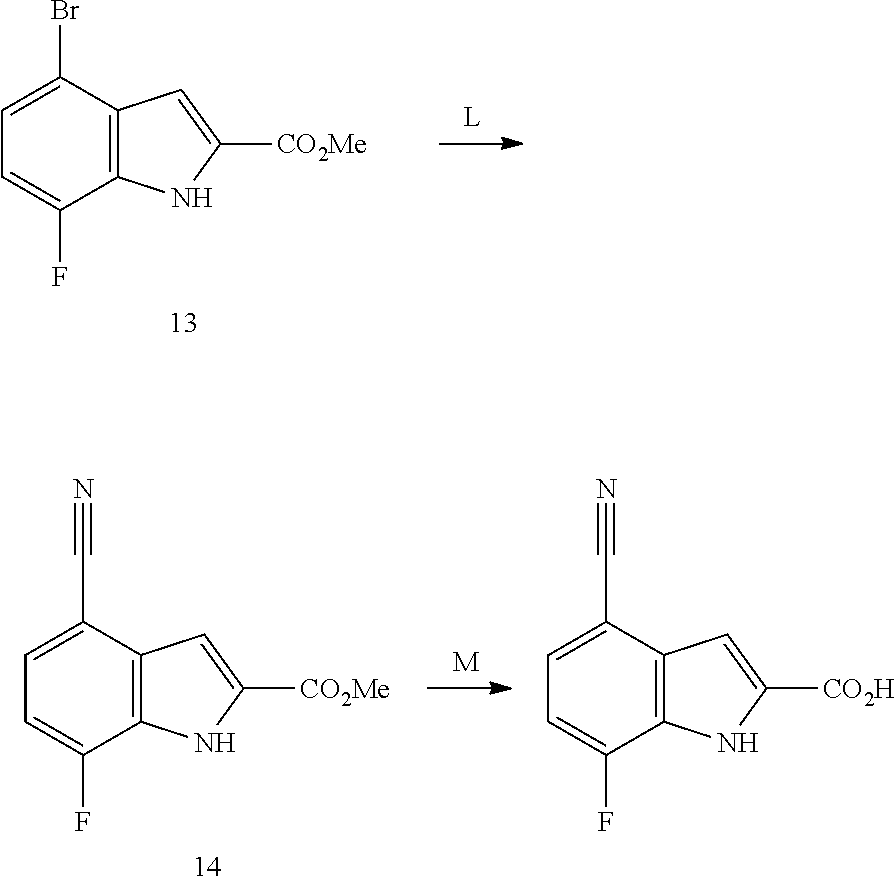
C12=C(C(Br)=CC=C1F)C=C([CO2Me])N2.C12=C(C(C#N)=CC=C1F)C=C([CO2Me])N2.C12=C(C(C#N)=CC=C1F)C=C([CO2H])N2.[M]
